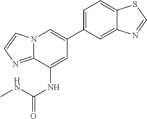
C1(C2=CC=C3C(=C2)N=CS3)=CN2C(=NC=C2)C(NC(NC)=O)=C1
